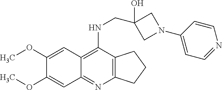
C12=C(C(NCC3(O)CN(C4=CC=NC=C4)C3)=C3C(=N1)C=C(OC)C(OC)=C3)CCC2
